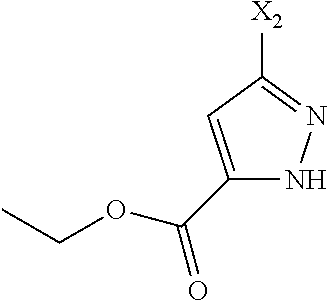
C1(C(OCC)=O)=CC([X2])=NN1
